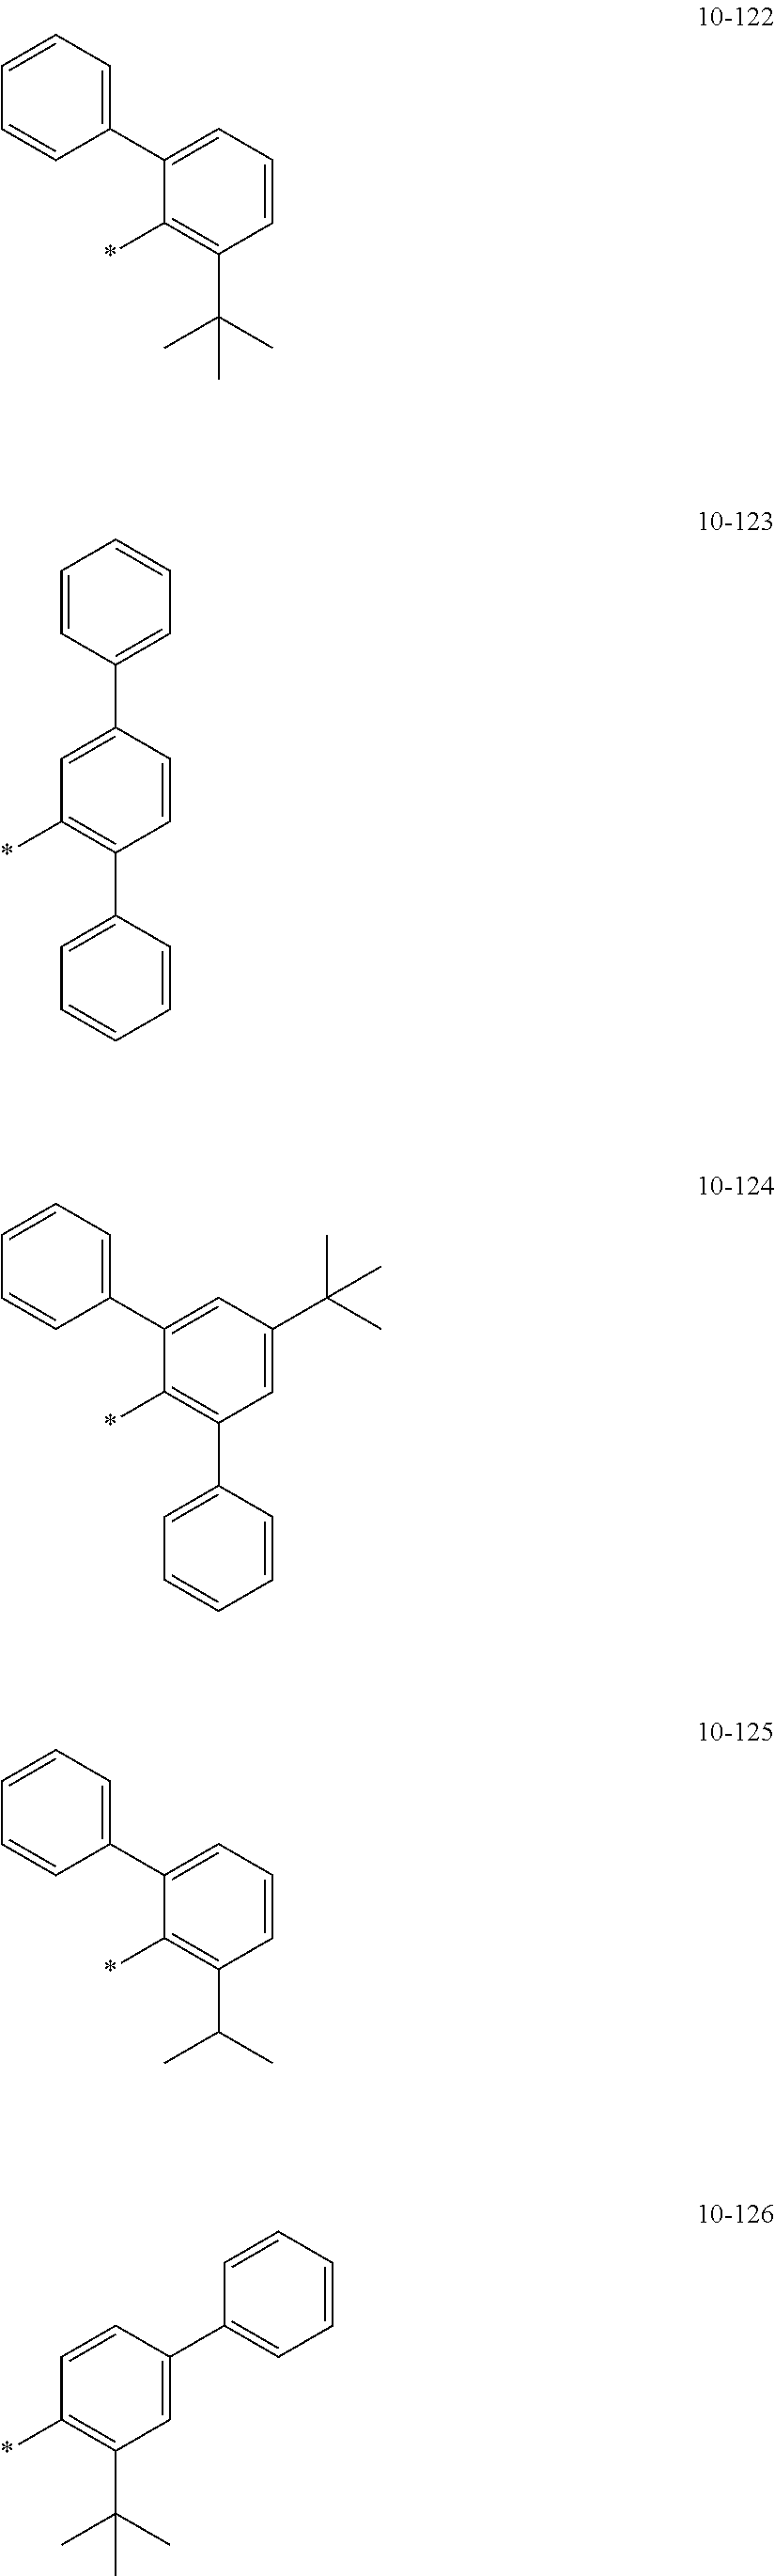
C1=CC=CC(C2=CC=CC(C(C)(C)C)=C2*)=C1.C1=CC(C2=CC(*)=C(C3=CC=CC=C3)C=C2)=CC=C1.C1=CC=CC(C2=CC(C(C)(C)C)=CC(C3=CC=CC=C3)=C2*)=C1.C1(C2=CC=CC(C(C)C)=C2*)=CC=CC=C1.C1=CC(*)=C(C(C)(C)C)C=C1C1=CC=CC=C1
